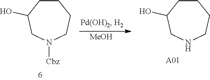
C1CC(O)CN([Cbz])CC1.[MeOH].C1CC(O)CNCC1.[A01]
